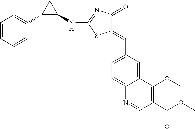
C1=CC=CC(C2C(NC3=NC(=O)C(=CC4=CC=C5C(=C4)C(OC)=C(C(OC)=O)C=N5)S3)C2)=C1
